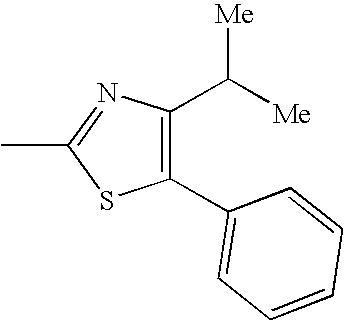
C1(C2=CC=CC=C2)=C(C([Me])[Me])N=C(C)S1
